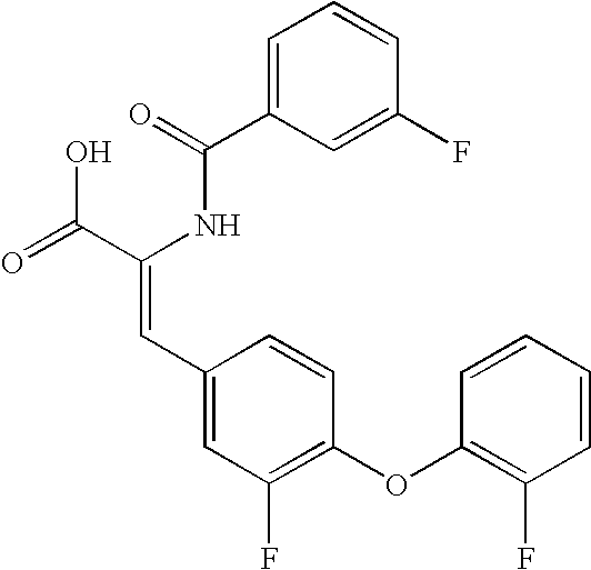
C(=O)(NC(C(=O)O)=CC1=CC(F)=C(OC2=C(F)C=CC=C2)C=C1)C1=CC=CC(F)=C1
